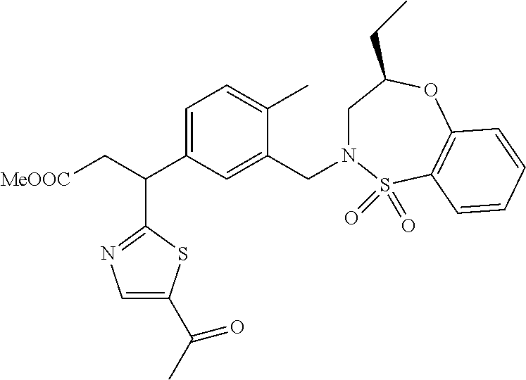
C1=C(C(C[MeOOC])C2=NC=C(C(C)=O)S2)C=C(CN2CC(CC)OC3=C(S2(=O)=O)C=CC=C3)C(C)=C1
